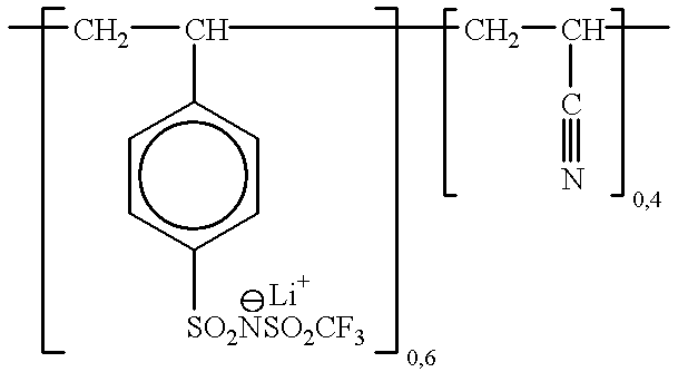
c1cc([SO2NSO2CF3])ccc1C(CC)CC(C#N)C
